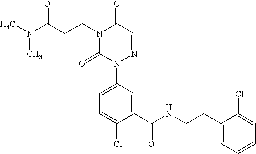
C(CCN1C(=O)N(C2=CC=C(Cl)C(C(NCCC3=CC=CC=C3Cl)=O)=C2)N=CC1=O)(=O)N(C)C
